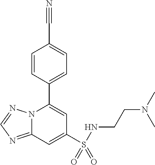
C1=CC(C2=CC(S(NCCN(C)C)(=O)=O)=CC3=NC=NN23)=CC=C1C#N
